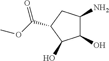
C1(N)C(O)C(O)C(C(OC)=O)C1
